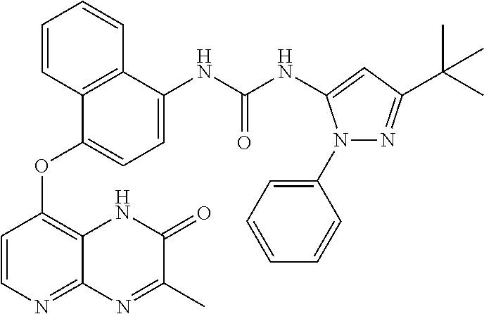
C1=CC2=C(C=C1)C(NC(NC1=CC(C(C)(C)C)=NN1C1=CC=CC=C1)=O)=CC=C2OC1=C2C(=NC=C1)N=C(C)C(=O)N2
